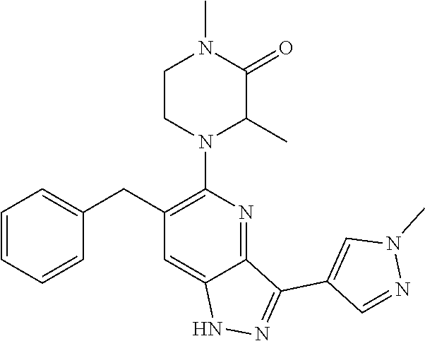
C1CN(C2=C(CC3=CC=CC=C3)C=C3C(=N2)C(C2=CN(C)N=C2)=NN3)C(C)C(=O)N1C
